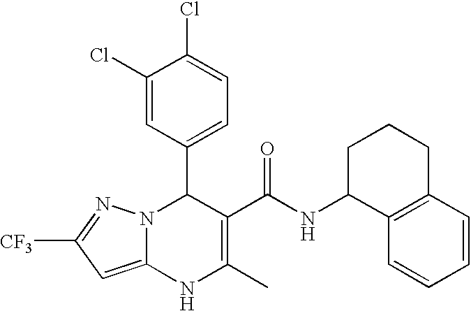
C1(Cl)=CC(C2N3C(=CC([CF3])=N3)NC(C)=C2C(NC2C3=C(CCC2)C=CC=C3)=O)=CC=C1Cl
